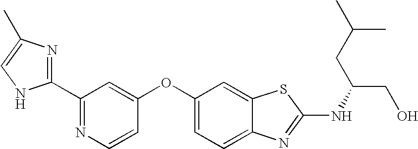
N1=C(C2=NC(C)=CN2)C=C(OC2=CC=C3C(=C2)SC(NC(CO)CC(C)C)=N3)C=C1
